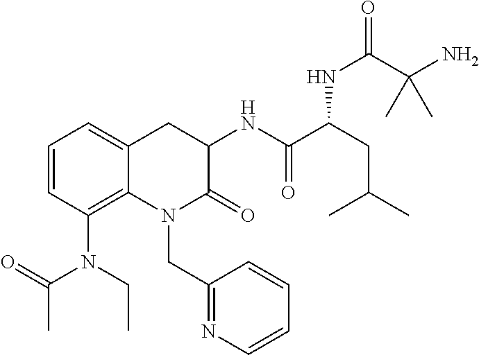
C1=CC(N(C(C)=O)CC)=C2C(=C1)CC(NC(C(CC(C)C)NC(C(N)(C)C)=O)=O)C(=O)N2CC1=NC=CC=C1
